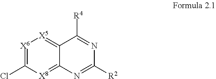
[X6]1=C(Cl)[X8]=C2C(=[X5]1)C([R4])=NC([R2])=N2
